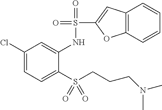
C1(Cl)=CC=C(S(CCCN(C)C)(=O)=O)C(NS(=O)(=O)C2=CC3=C(O2)C=CC=C3)=C1
